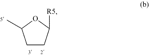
C1CC([R5])OC1C
